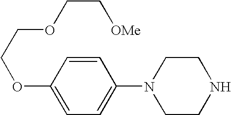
C1=C(OCCOCC[OMe])C=CC(N2CCNCC2)=C1
